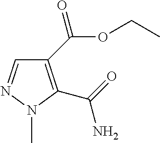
C1(C(OCC)=O)=C(C(=O)N)N(C)N=C1
